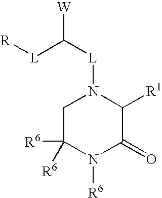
[W]C([L][R])[L]N1CC([R6])([R6])N([R6])C(=O)C1[R1]
